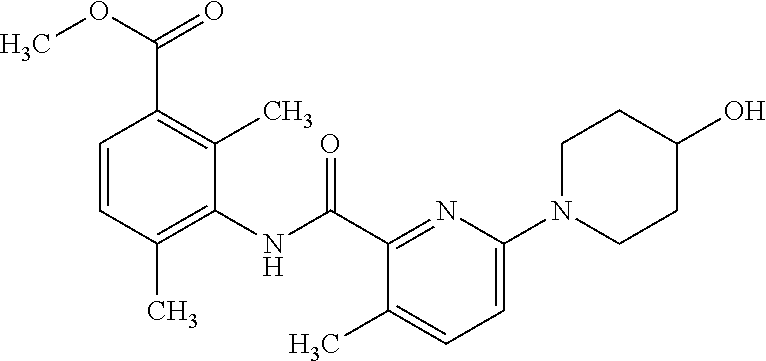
C1=CC(C)=C(NC(C2=NC(N3CCC(O)CC3)=CC=C2C)=O)C(C)=C1C(OC)=O
